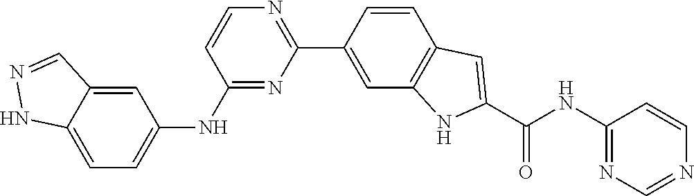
C1(NC2=CC=C3C(=C2)C=NN3)=NC(C2=CC3=C(C=C2)C=C(C(NC2=NC=NC=C2)=O)N3)=NC=C1
